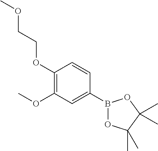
C1(OCCOC)=C(OC)C=C(B2OC(C)(C)C(C)(C)O2)C=C1
